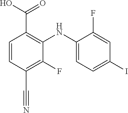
C1(F)=CC(I)=CC=C1NC1=C(C(O)=O)C=CC(C#N)=C1F
